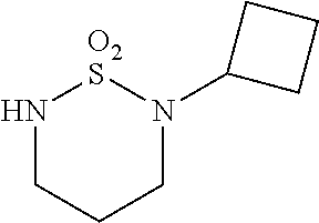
N1CCCN(C2CCC2)[O2S]1
